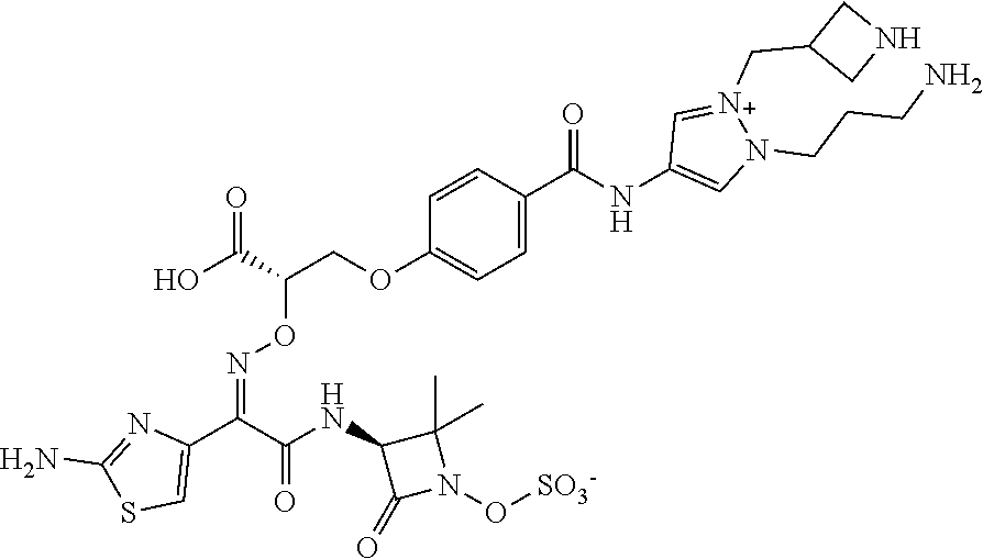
O(C(COC1=CC=C(C(NC2=CN(CCCN)[N+](CC3CNC3)=C2)=O)C=C1)C(=O)O)N=C(C(NC1C(=O)N(O[SO3-])C1(C)C)=O)C1=CSC(N)=N1
